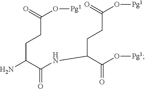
C(CCC(N)C(NC(CCC(O[Pg1])=O)C(O[Pg1])=O)=O)(=O)O[Pg1]
